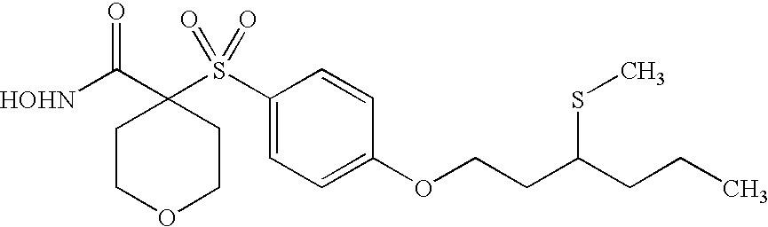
[HOHN]C(C1(S(C2=CC=C(OCCC(CCC)SC)C=C2)(=O)=O)CCOCC1)=O
